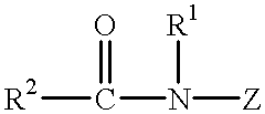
[R2]C(=O)N([Z])[R1]
